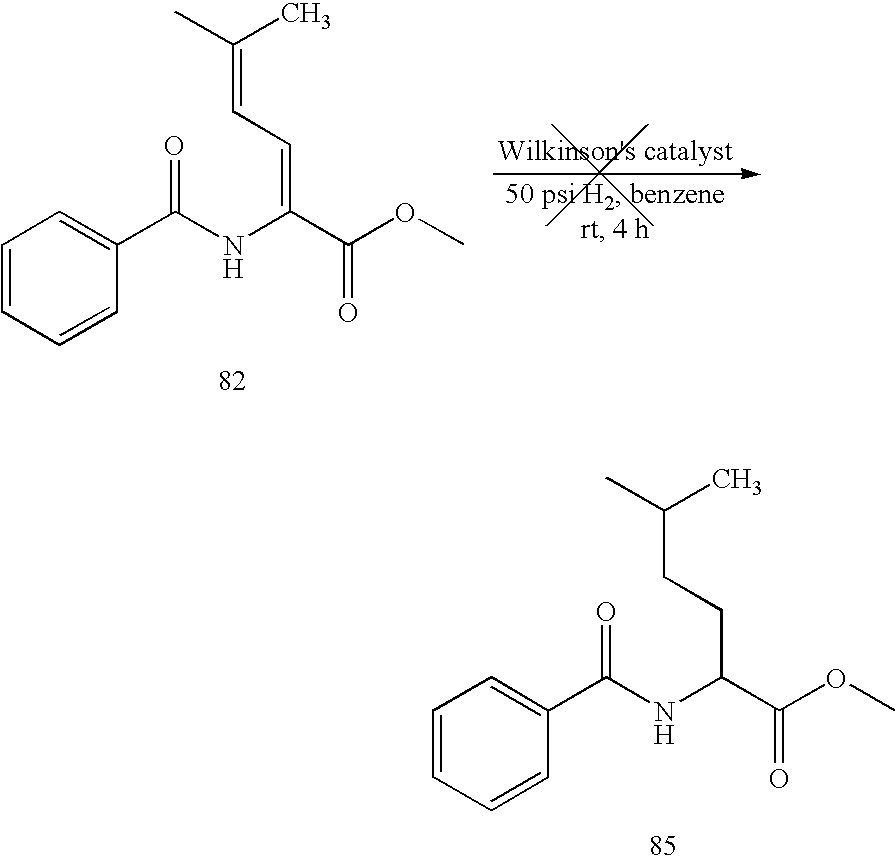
C1(C(NC(C(OC)=O)CCC(C)C)=O)=CC=CC=C1.C1(C(NC(C(OC)=O)=CC=C(C)C)=O)=CC=CC=C1
